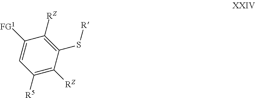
[FG1]C1=CC([R5])=C([RZ])C(S[R])=C1[RZ]
